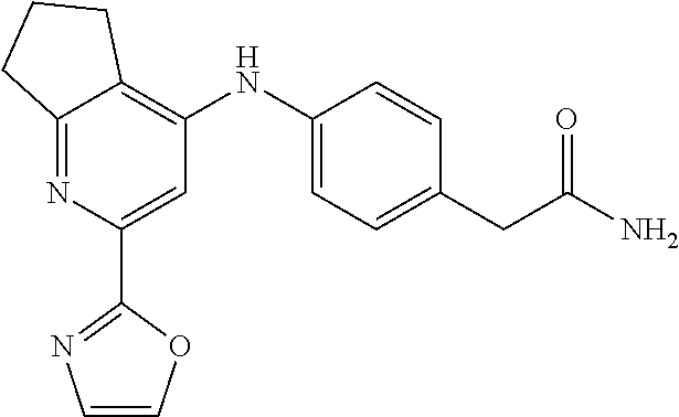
C1=COC(C2=CC(NC3=CC=C(CC(N)=O)C=C3)=C3C(=N2)CCC3)=N1
